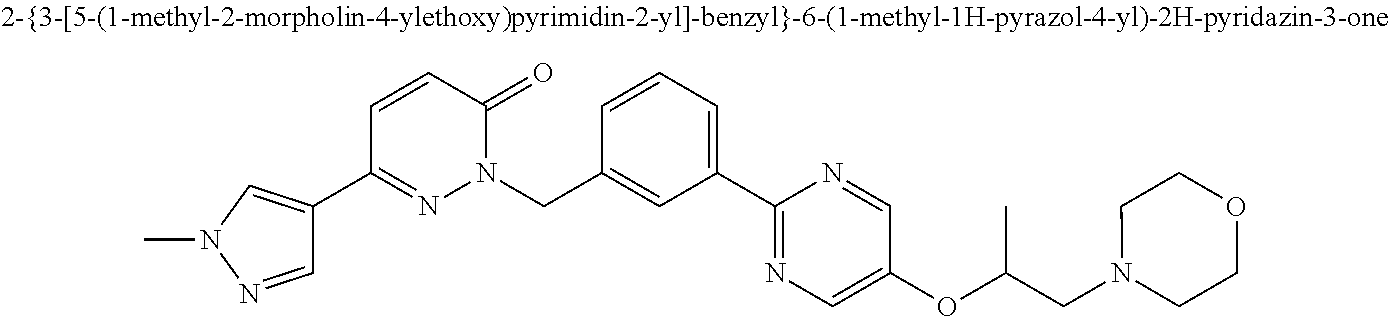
C1(C2=NN(CC3=CC(C4=NC=C(OC(CN5CCOCC5)C)C=N4)=CC=C3)C(=O)C=C2)=CN(C)N=C1
